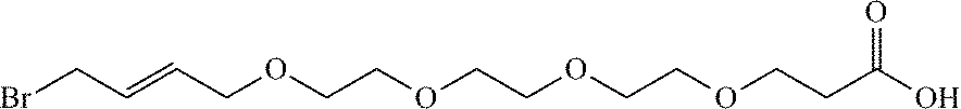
O(CCOCCOCCC(O)=O)CCOCC=CCBr
